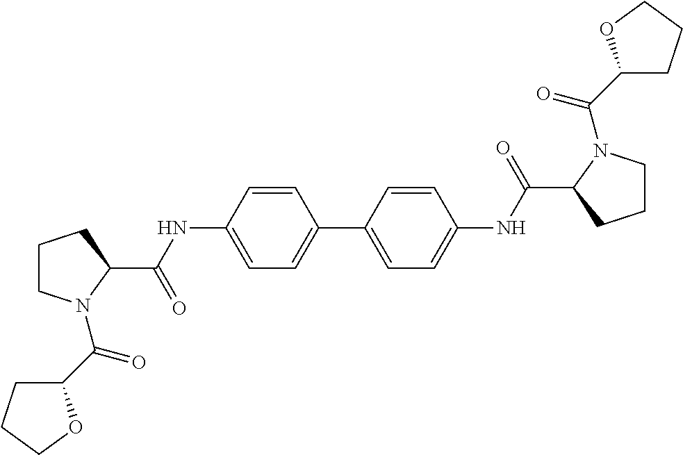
C1CN(C(C2CCCO2)=O)C(C(NC2=CC=C(C3=CC=C(NC(=O)C4CCCN4C(=O)C4CCCO4)C=C3)C=C2)=O)C1
